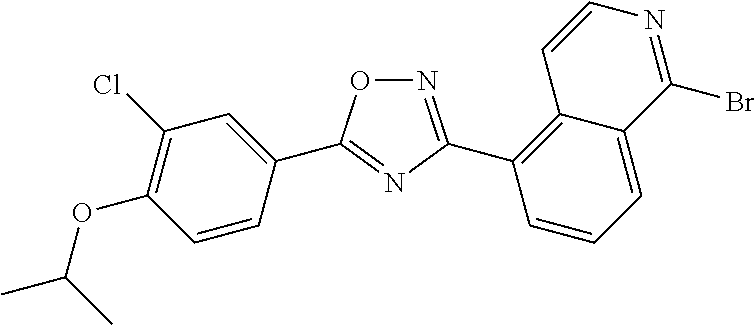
N1=C(C2=C3C(=CC=C2)C(Br)=NC=C3)N=C(C2=CC(Cl)=C(OC(C)C)C=C2)O1
